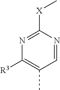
C1=NC([X]C)=NC([R3])=C1C
